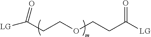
[LG]C(=O)CCOCCC([LG])=O
